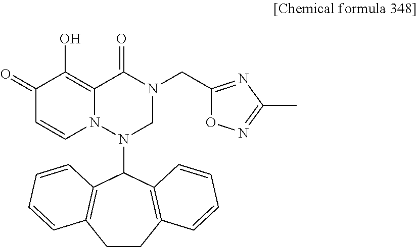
C1(=O)C=CN2C(=C1O)C(=O)N(CC1=NC(C)=NO1)CN2C1C2=C(CCC3=C1C=CC=C3)C=CC=C2
